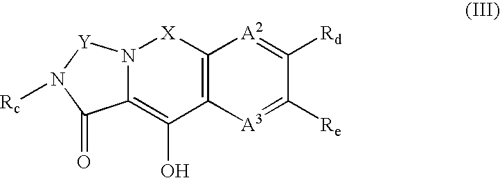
[X]1N2C(=C(O)C3=C1[A2]=C([Rd])C([Re])=[A3]3)C(=O)N([Rc])[Y]2
